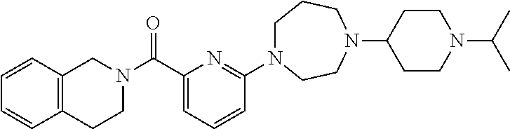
C1N(C2=NC(C(N3CC4=C(CC3)C=CC=C4)=O)=CC=C2)CCN(C2CCN(C(C)C)CC2)CC1
